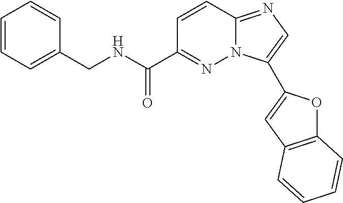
C12=C(C=C(C3=CN=C4N3N=C(C(NCC3=CC=CC=C3)=O)C=C4)O1)C=CC=C2
